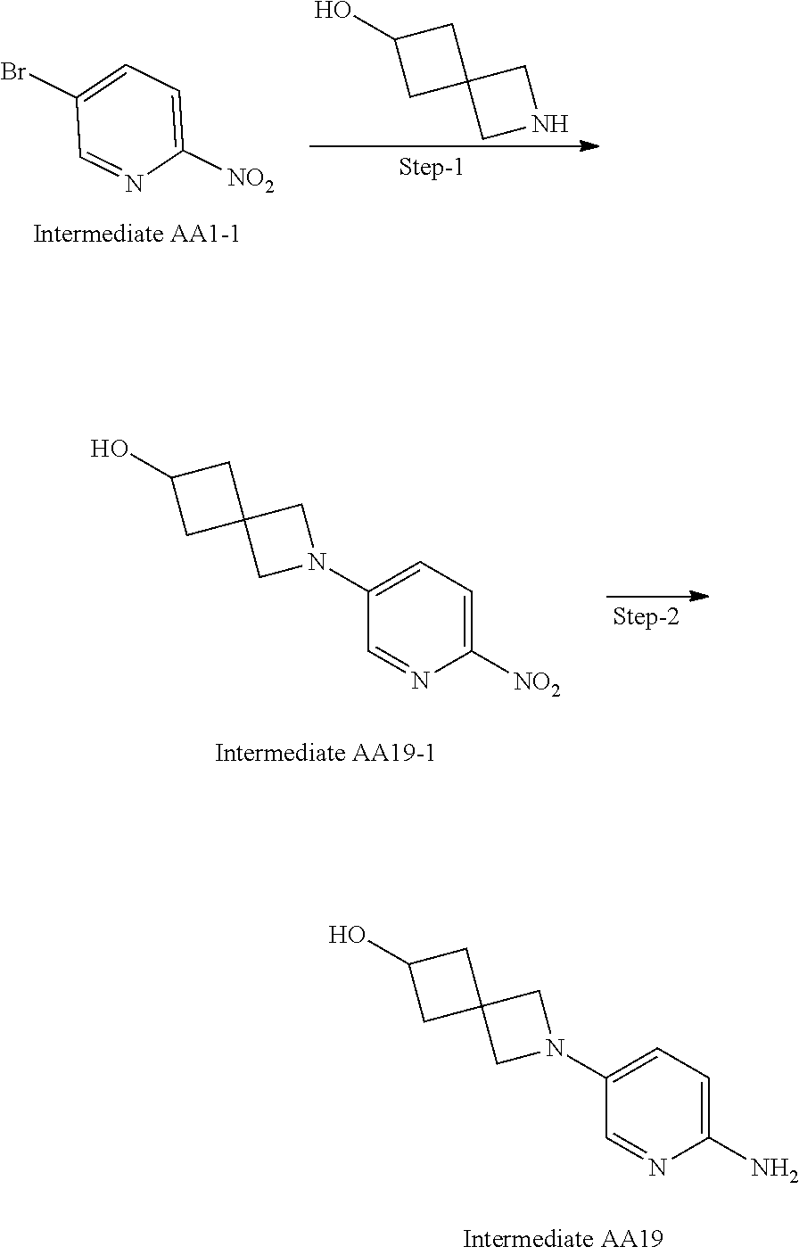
C1=C(Br)C=NC([NO2])=C1.OC1CC2(C1)CNC2.OC1CC2(C1)CN(C1=CC=C([NO2])N=C1)C2.OC1CC2(C1)CN(C1=CC=C(N)N=C1)C2
